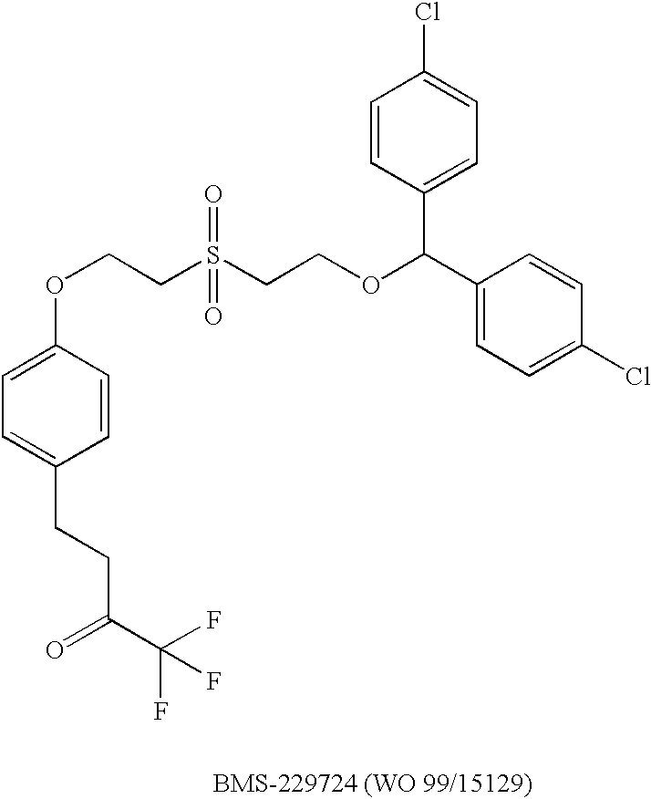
C1=CC(OCCS(CCOC(C2=CC=C(Cl)C=C2)C2=CC=C(Cl)C=C2)(=O)=O)=CC=C1CCC(C(F)(F)F)=O
